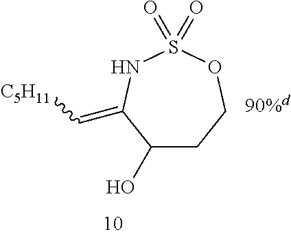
C1(O)CCOS(=O)(=O)NC1=C[C5H11]
